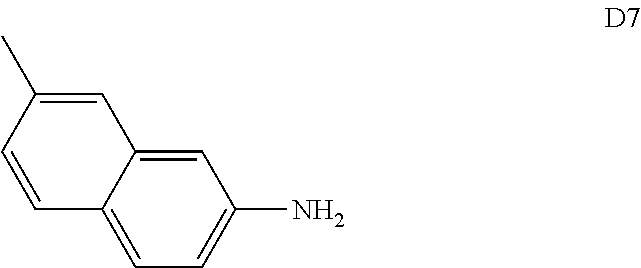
C1=C(N)C=C2C(=C1)C=CC(C)=C2
